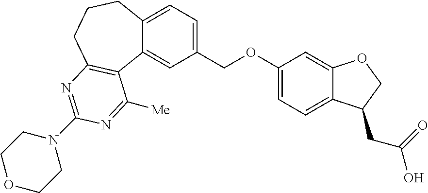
C12=CC(COC3=CC=C4C(=C3)OCC4CC(O)=O)=CC=C1CCCC1=C2C([Me])=NC(N2CCOCC2)=N1
